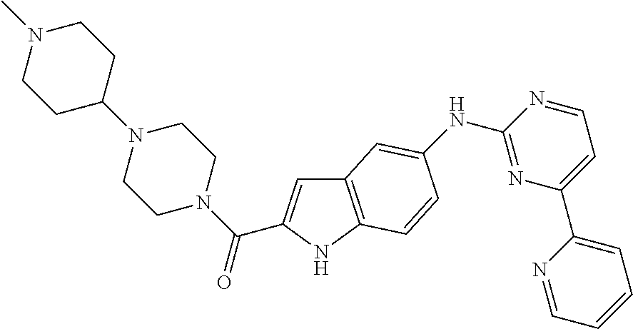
C12=C(NC(C(N3CCN(C4CCN(C)CC4)CC3)=O)=C1)C=CC(NC1=NC(C3=CC=CC=N3)=CC=N1)=C2
